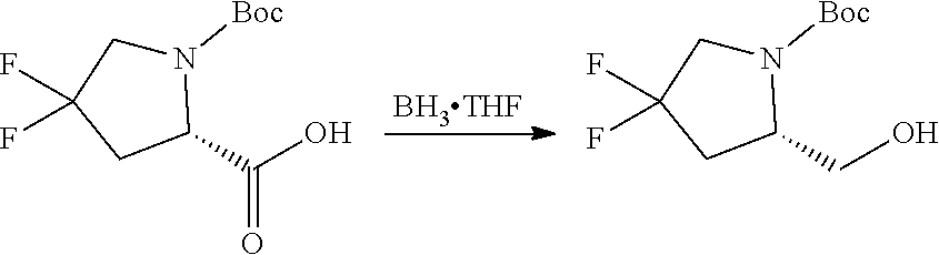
[BH3THF].N1([Boc])CC(F)(F)CC1C(O)=O.N1([Boc])CC(F)(F)CC1CO
